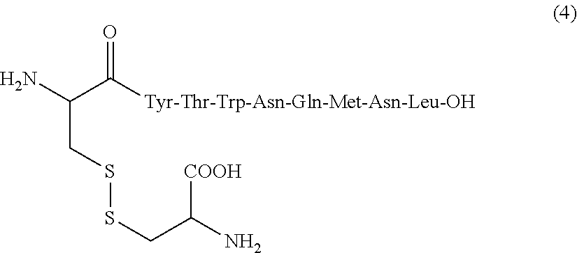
NC(C([Tyr-Thr-Trp-Asn-Gln-Met-Asn-Leu-OH])=O)CSSCC([COOH])N
